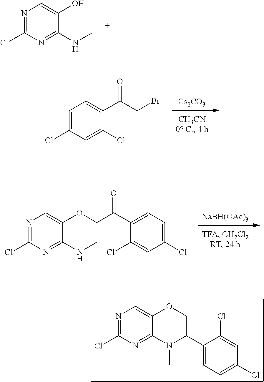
N1=C(Cl)N=C(NC)C(O)=C1.[Cs2CO3].C1=C(Cl)C=C(Cl)C(C(CBr)=O)=C1.[NaBH(OAc)3].N1=C(Cl)N=C(NC)C(OCC(C2=CC=C(Cl)C=C2Cl)=O)=C1.C1(C2N(C)C3=NC(Cl)=NC=C3OC2)=CC=C(Cl)C=C1Cl
